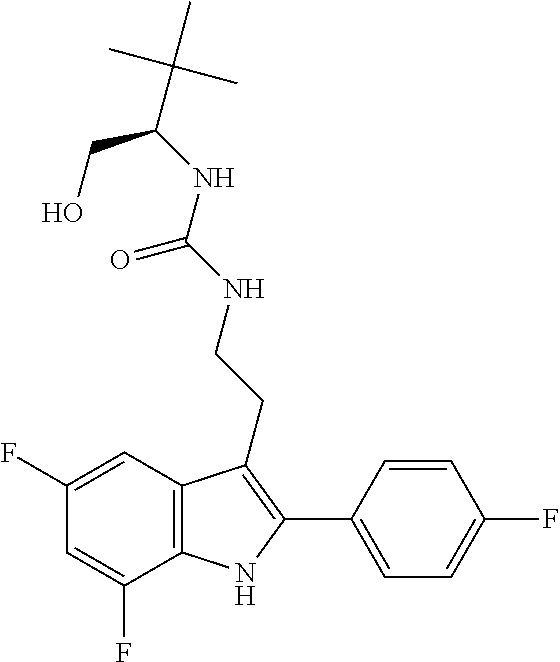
C1=C(F)C2=C(C=C1F)C(CCNC(NC(C(C)(C)C)CO)=O)=C(C1=CC=C(F)C=C1)N2
